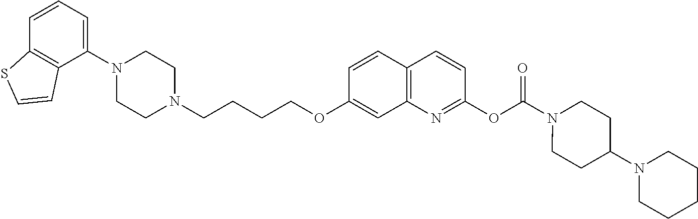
C1=CC2=C(C(N3CCN(CCCCOC4=CC5=C(C=C4)C=CC(OC(N4CCC(N6CCCCC6)CC4)=O)=N5)CC3)=C1)C=CS2
